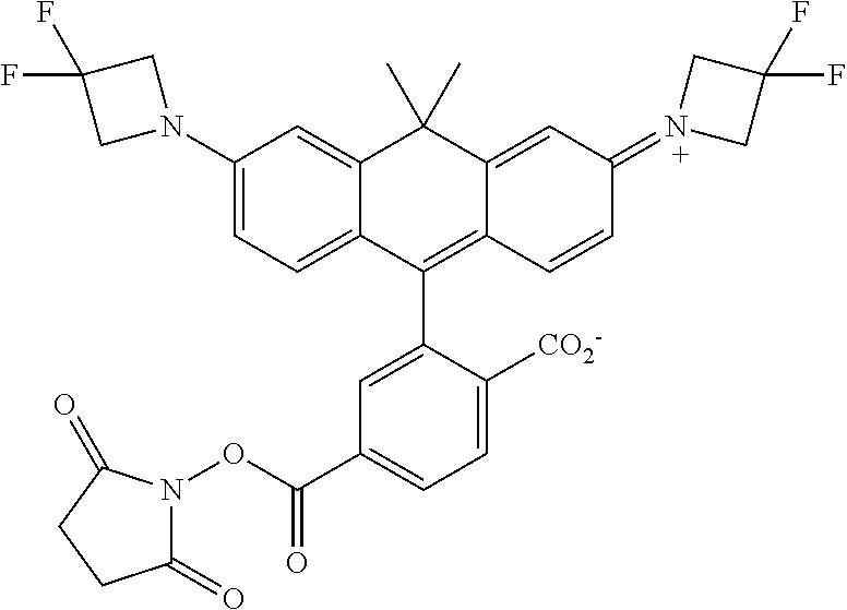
C1(N2CC(F)(F)C2)=CC=C2C(=C1)C(C)(C)C1=CC(=N3CC(F)(F)C3)C=CC1=C2C1=CC(C(ON2C(=O)CCC2=O)=O)=CC=C1[CO2-]
